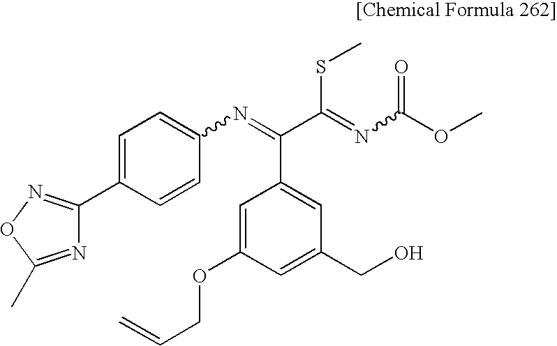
C1=C(OCC=C)C=C(CO)C=C1C(C(=NC(OC)=O)SC)=NC1=CC=C(C2=NOC(C)=N2)C=C1
